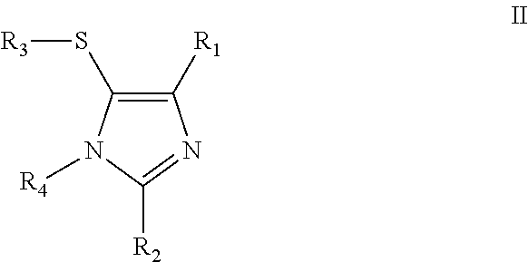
C1([R1])=C(S[R3])N([R4])C([R2])=N1
